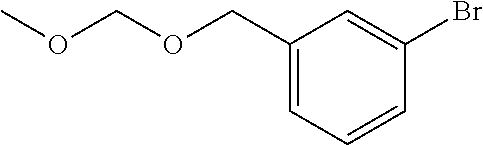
COCOCC1=CC=CC(Br)=C1
